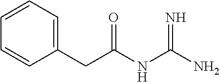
C1(CC(NC(N)=N)=O)=CC=CC=C1
